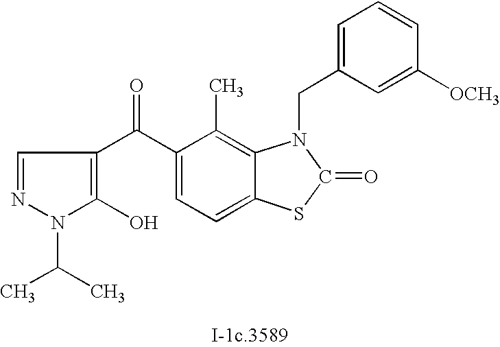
N1(C(C)C)C(O)=C(C(C2=CC=C3C(=C2C)N(CC2=CC=CC([OCH3])=C2)C(=O)S3)=O)C=N1
